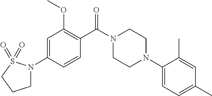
C1=C(N2CCCS2(=O)=O)C=CC(C(N2CCN(C3=CC=C(C)C=C3C)CC2)=O)=C1OC
